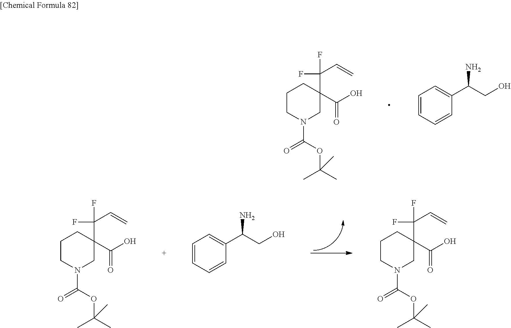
C1=CC=CC(C(CO)N)=C1.N1(C(=O)OC(C)(C)C)CC(C(F)(F)C=C)(C(O)=O)CCC1.N1(C(=O)OC(C)(C)C)CC(C(F)(F)C=C)(C(O)=O)CCC1.C1=CC=CC(C(CO)N)=C1.N1(C(=O)OC(C)(C)C)CC(C(F)(F)C=C)(C(O)=O)CCC1
